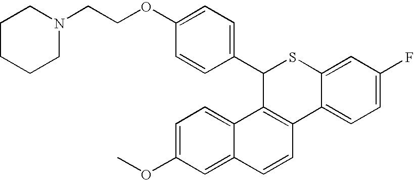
C1(C2=CC=C(OCCN3CCCCC3)C=C2)C2=C(C3=CC=C(F)C=C3S1)C=CC1=CC(OC)=CC=C21
